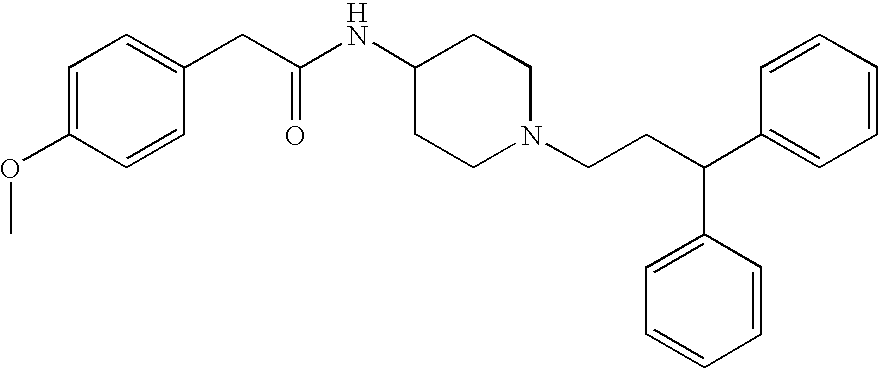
C1=C(OC)C=CC(CC(NC2CCN(CCC(C3=CC=CC=C3)C3=CC=CC=C3)CC2)=O)=C1
